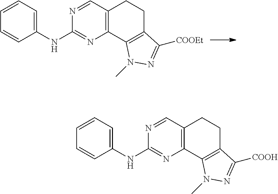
C12=C(C3=C(CC1)C([COOEt])=NN3C)N=C(NC1=CC=CC=C1)N=C2.C12=C(C3=C(CC1)C([COOH])=NN3C)N=C(NC1=CC=CC=C1)N=C2
